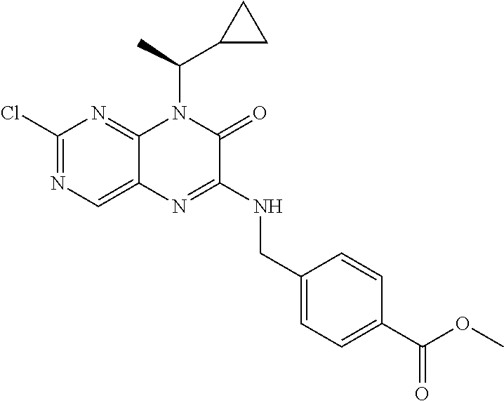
C1(Cl)=NC=C2C(=N1)N(C(C1CC1)C)C(=O)C(NCC1=CC=C(C(=O)OC)C=C1)=N2
